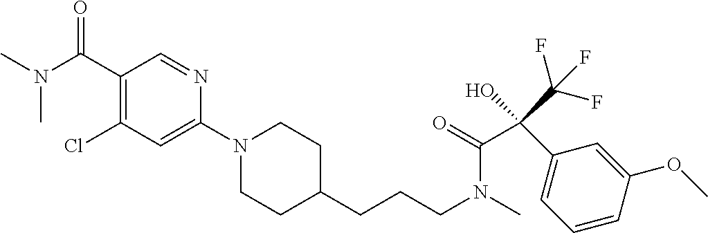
C1(C(=O)N(C)C)=C(Cl)C=C(N2CCC(CCCN(C(=O)C(C3=CC=CC(OC)=C3)(C(F)(F)F)O)C)CC2)N=C1
